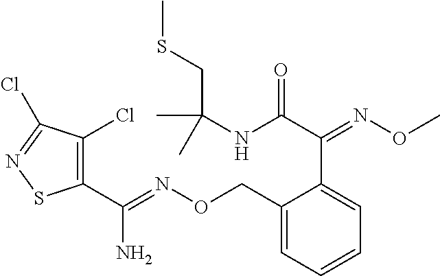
C1(C(=NOCC2=CC=CC=C2C(C(NC(CSC)(C)C)=O)=NOC)N)=C(Cl)C(Cl)=NS1
